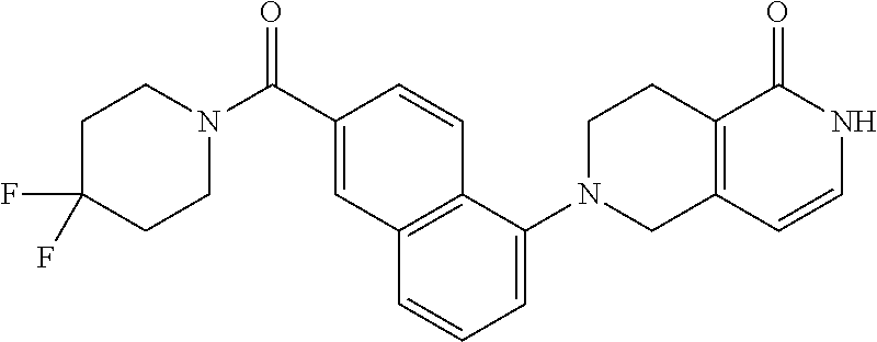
C1N(C(C2=CC3=C(C=C2)C(N2CC4=C(CC2)C(=O)NC=C4)=CC=C3)=O)CCC(F)(F)C1
